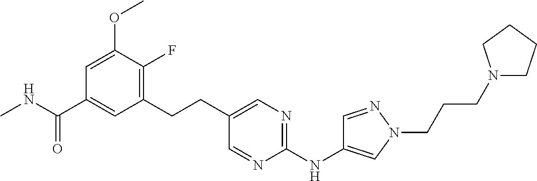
C1=C(OC)C(F)=C(CCC2=CN=C(NC3=CN(CCCN4CCCC4)N=C3)N=C2)C=C1C(NC)=O
